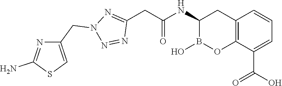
C12=C(C(C(O)=O)=CC=C1)OB(O)C(NC(=O)CC1=NN(CC3=CSC(N)=N3)N=N1)C2
